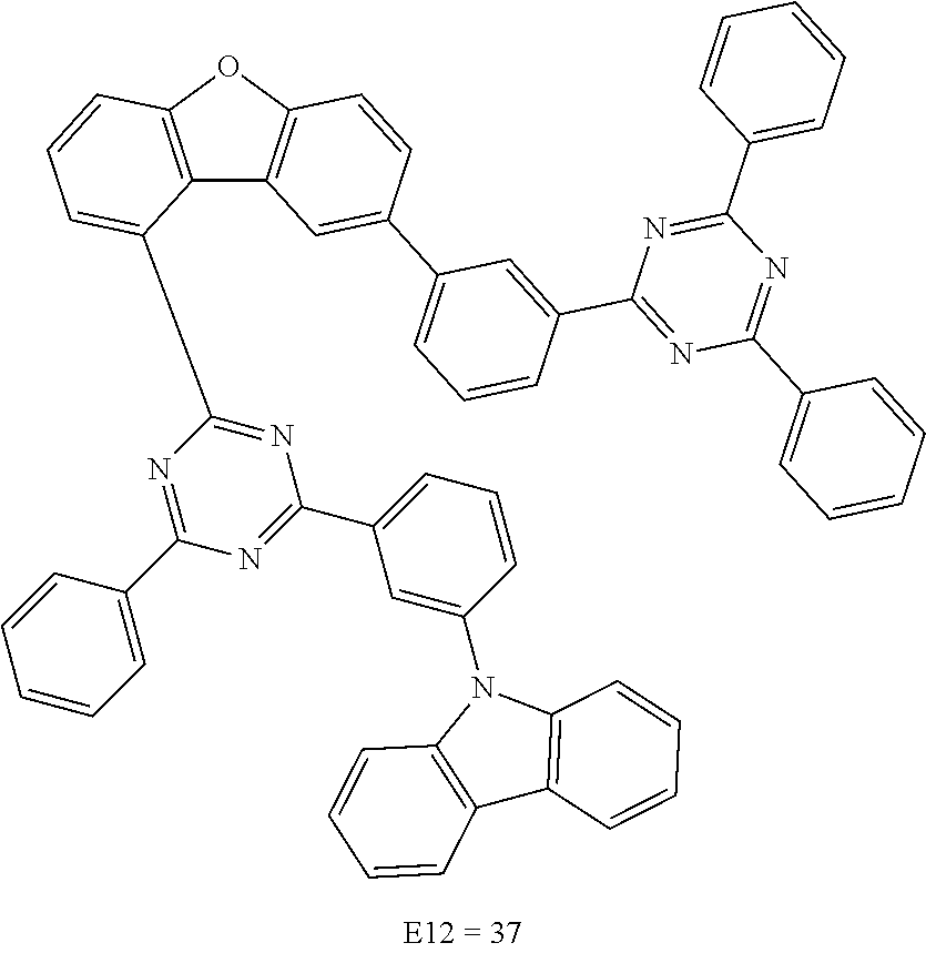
C12=C(OC3=C1C=C(C1=CC=CC(C4=NC(C5=CC=CC=C5)=NC(C5=CC=CC=C5)=N4)=C1)C=C3)C=CC=C2C1=NC(C2=CC=CC(N3C4=C(C5=C3C=CC=C5)C=CC=C4)=C2)=NC(C2=CC=CC=C2)=N1
